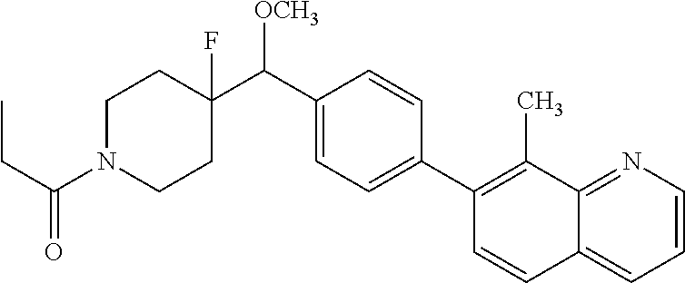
C1=C(C2=C(C)C3=NC=CC=C3C=C2)C=CC(C(C2(F)CCN(C(CC)=O)CC2)[OCH3])=C1
